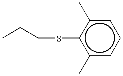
CCCSc1c(C)cccc1C
